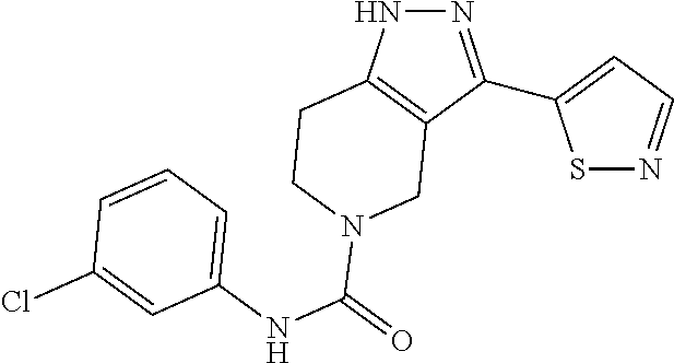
S1N=CC=C1C1=NNC2=C1CN(C(NC1=CC=CC(Cl)=C1)=O)CC2
